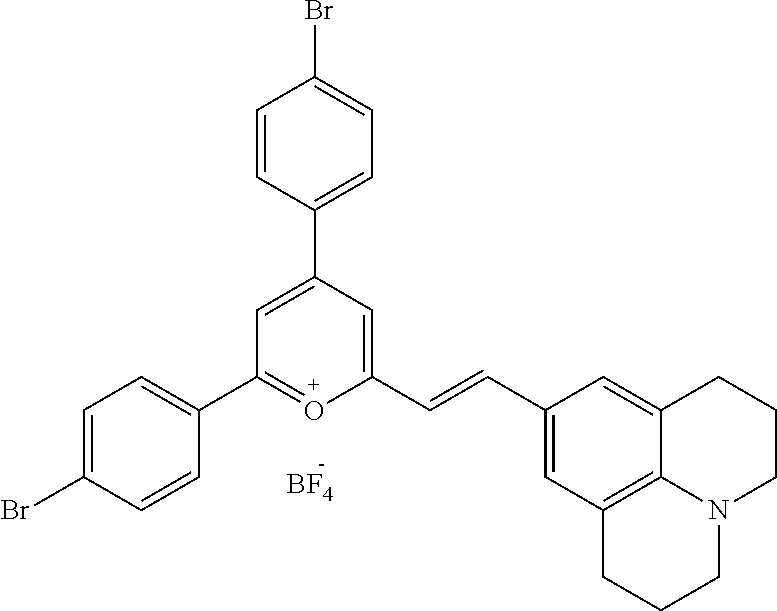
[BF4].C1=C(C2=CC=C(Br)C=C2)C=C(C=CC2=CC3=C4C(=C2)CCCN4CCC3)O=C1C1=CC=C(Br)C=C1
